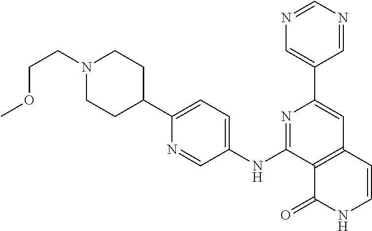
C12=C(C=CNC1=O)C=C(C1=CN=CN=C1)N=C2NC1=CC=C(C2CCN(CCOC)CC2)N=C1
